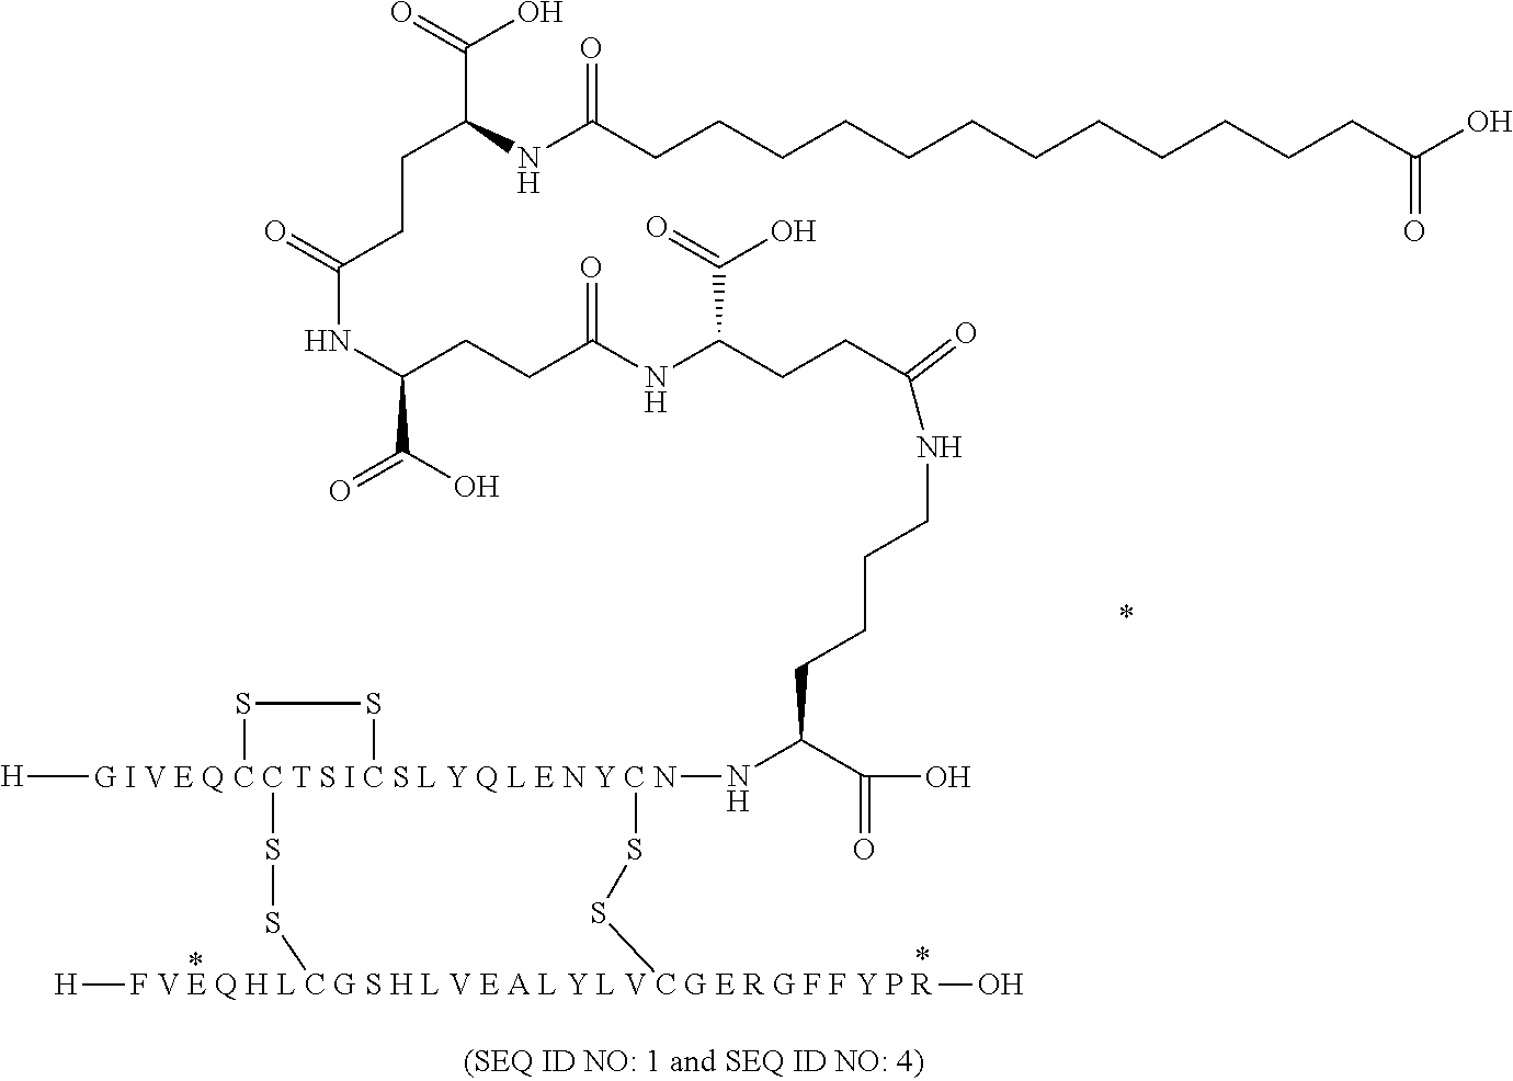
[G I V E Q C C T S I C S L Y Q L E N Y C N]12([H])(NC(C(O)=O)CCCCNC(CCC(NC(CCC(NC(CCC(NC(CCCCCCCCCCCCC(O)=O)=O)C(O)=O)=O)C(=O)O)=O)C(O)=O)=O)(SS1)SS[F V E Q H L C G S H L V E A L Y L V C G E R G F F Y P R]([H])(O)SS2
